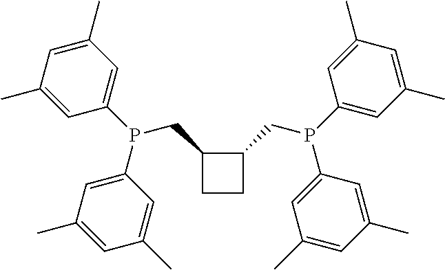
C1=C(C)C=C(P(C2=CC(C)=CC(C)=C2)CC2CCC2CP(C2=CC(C)=CC(C)=C2)C2=CC(C)=CC(C)=C2)C=C1C
